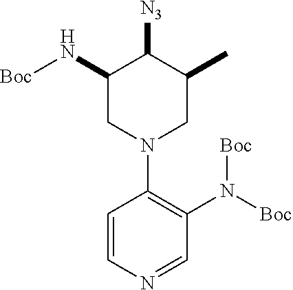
C1=CN=CC(N([Boc])[Boc])=C1N1CC(C)C([N3])C(N[Boc])C1
